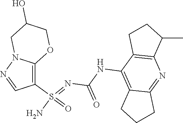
C(NC1=C2C(=NC3=C1CCC3C)CCC2)(N=S(N)(=O)C1=C2N(N=C1)CC(O)CO2)=O
